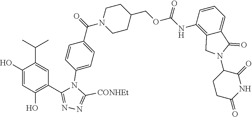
C1(O)=C(C2=NN=C([CONHEt])N2C2=CC=C(C(=O)N3CCC(COC(NC4=C5C(=CC=C4)C(=O)N(C4CCC(=O)NC4=O)C5)=O)CC3)C=C2)C=C(C(C)C)C(O)=C1
